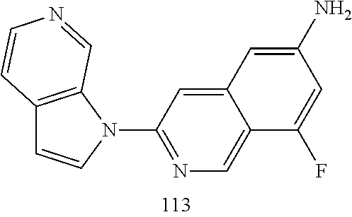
C12=C(N(C3=NC=C4C(=C3)C=C(N)C=C4F)C=C1)C=NC=C2
